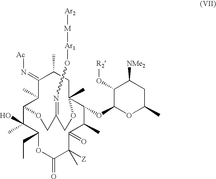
C12C(C)(O)C(CC)OC(=O)C([Z])(C)C(=O)C(C)C(OC3OC(C)CC([NMe2])C3O[R2])C(C)(CC(C)C(=N[Ac])C1C)OCC(=NO[Ar1][M][Ar2])CO2
